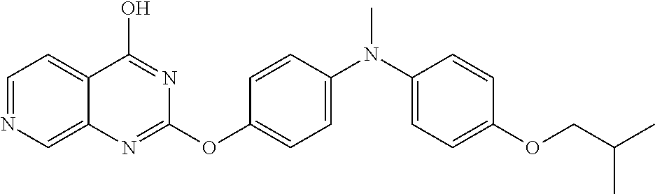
C1=NC=C2C(=C1)C(O)=NC(OC1=CC=C(N(C)C3=CC=C(OCC(C)C)C=C3)C=C1)=N2
